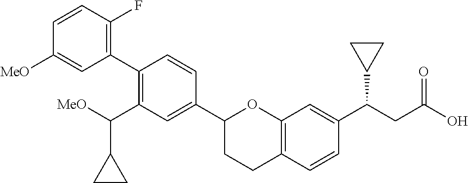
C1=CC(F)=C(C2=C(C([MeO])C3CC3)C=C(C3CCC4=C(O3)C=C(C(CC(O)=O)C3CC3)C=C4)C=C2)C=C1[MeO]
